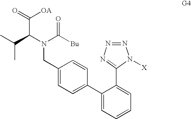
C1(CN(C(C(=O)[OA])C(C)C)C([Bu])=O)=CC=C(C2=CC=CC=C2C2=NN=NN2[X])C=C1
